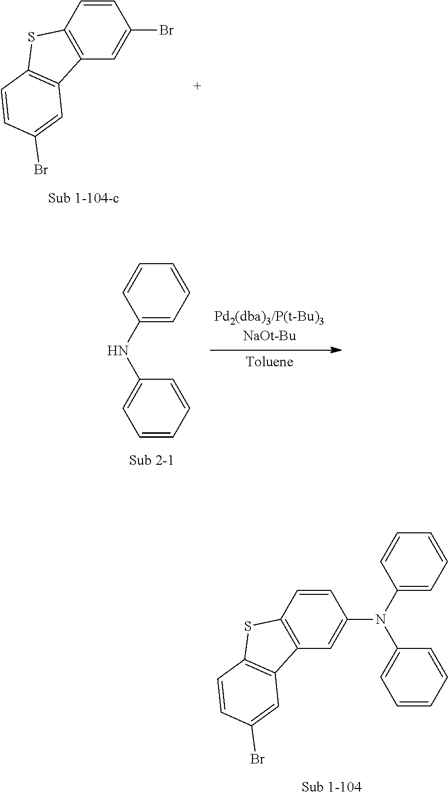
C1=CC=CC(NC2=CC=CC=C2)=C1.C12=C(C=C(Br)C=C1)C1=C(S2)C=CC(Br)=C1.C1=CC=CC(N(C2=CC=CC=C2)C2=CC3=C(C=C2)SC2=C3C=C(Br)C=C2)=C1
